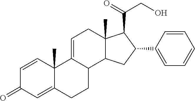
C1=CC(C2CC3C(C)(C2C(=O)CO)CC=C2C3CCC3=CC(=O)C=CC23C)=CC=C1
